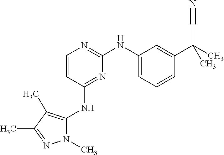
C1=CC(NC2=C(C)C(C)=NN2C)=NC(NC2=CC=CC(C(C)(C#N)C)=C2)=N1
